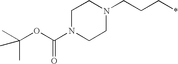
C1N(C(OC(C)(C)C)=O)CCN(CCC*)C1
